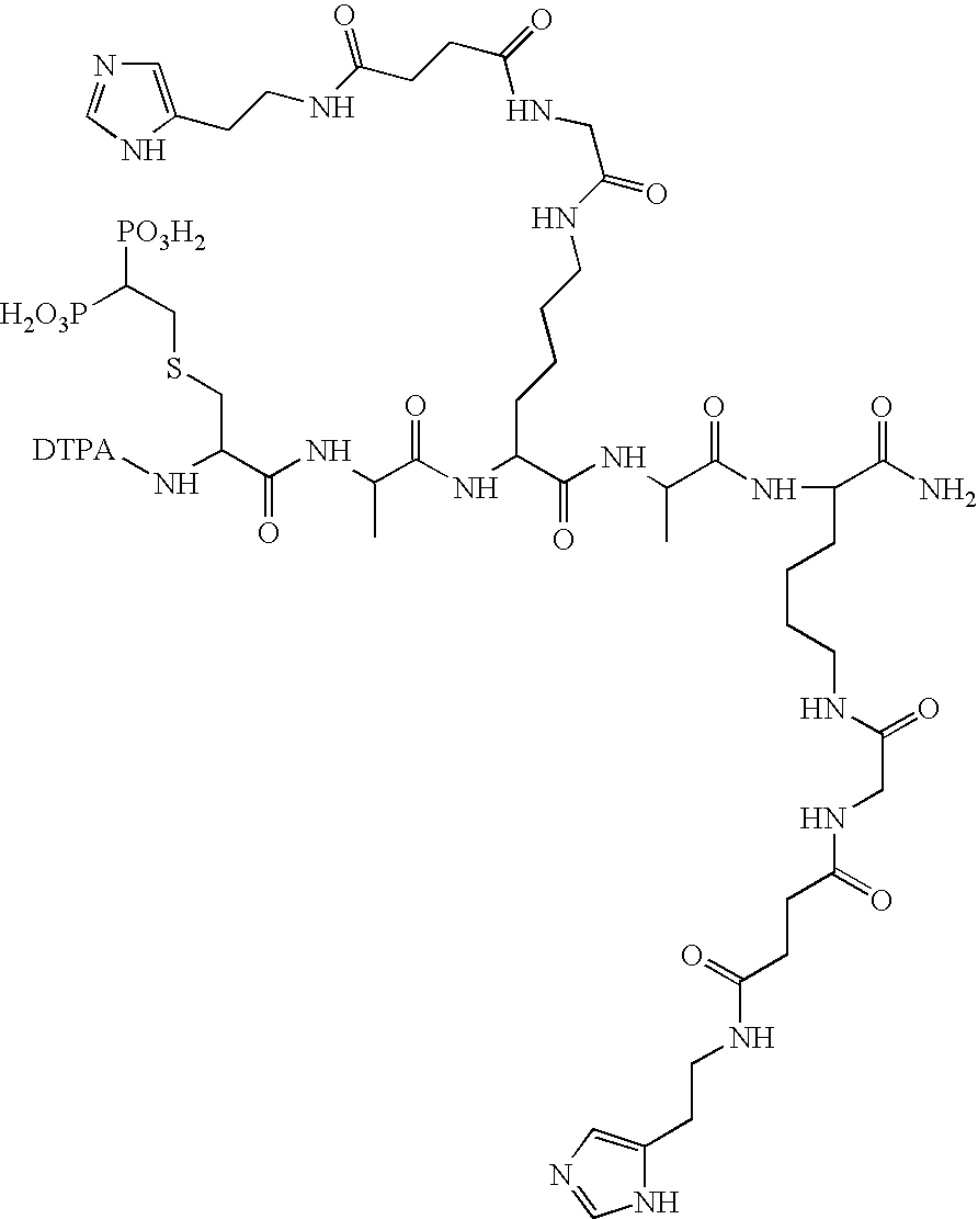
C(NC(C(=O)NC(CCCCNC(=O)CNC(=O)CCC(NCCC1=CN=CN1)=O)C(=O)NC(C(=O)NC(CCCCNC(=O)CNC(=O)CCC(=O)NCCC1=CN=CN1)C(N)=O)C)C)(=O)C(N[DTPA])CSCC([H2O3P])[PO3H2]
